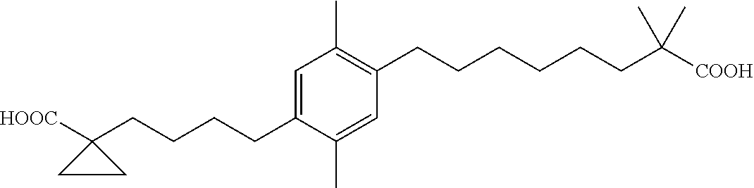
C1(C)=C(CCCCCCC([COOH])(C)C)C=C(C)C(CCCCC2([HOOC])CC2)=C1
